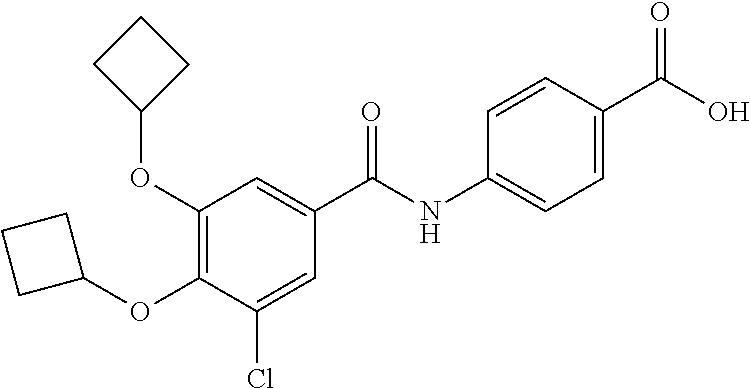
C1(OC2=C(OC3CCC3)C=C(C(NC3=CC=C(C(O)=O)C=C3)=O)C=C2Cl)CCC1
